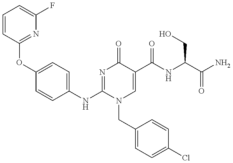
C1=CC(OC2=CC=C(NC3=NC(=O)C(C(NC(CO)C(=O)N)=O)=CN3CC3=CC=C(Cl)C=C3)C=C2)=NC(F)=C1
